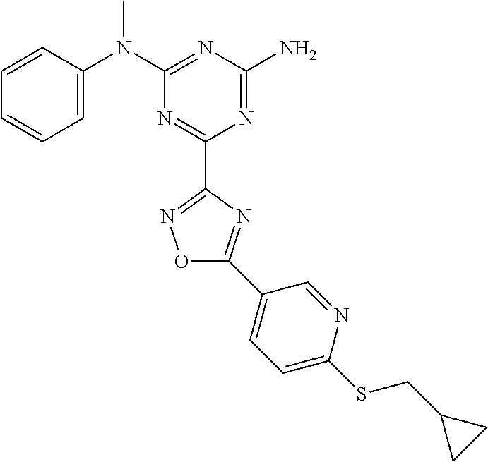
C1=CC(N(C2=NC(N)=NC(C3=NOC(C4=CC=C(SCC5CC5)N=C4)=N3)=N2)C)=CC=C1
